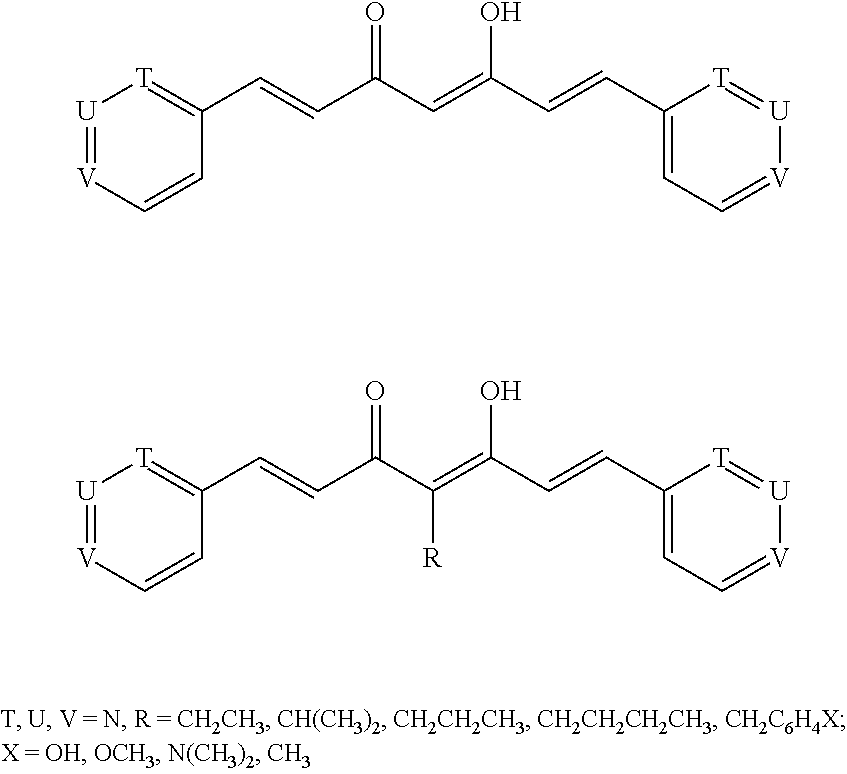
[U]1=[V]C=CC(C=CC(C=C(C=CC2=CC=[V][U]=[T]2)O)=O)=[T]1.[U]1=[V]C=CC(C=CC(C(=C(C=CC2=CC=[V][U]=[T]2)O)[R])=O)=[T]1
